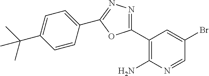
C1(C2=NN=C(C3=CC=C(C(C)(C)C)C=C3)O2)=C(N)N=CC(Br)=C1
